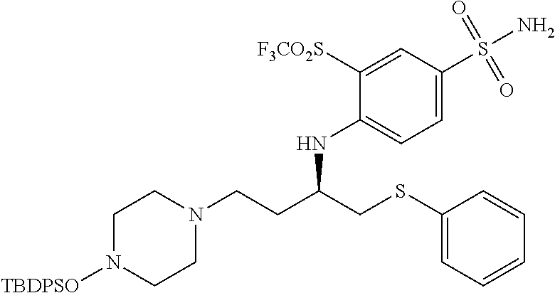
C1(SCC(CCN2CCN([TBDPSO])CC2)NC2=CC=C(S(N)(=O)=O)C=C2[F3CO2S])=CC=CC=C1
